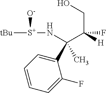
[S+]([tBu])(NC(C(F)(CO)[H])(C1=CC=CC=C1F)C)[O-]
